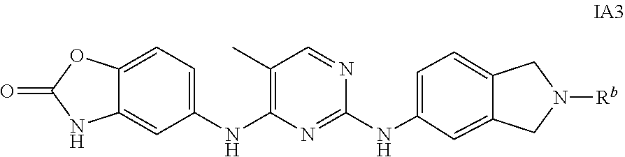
C1(NC2=NC(NC3=CC=C4C(=C3)NC(=O)O4)=C(C)C=N2)=CC=C2C(=C1)CN([Rb])C2
